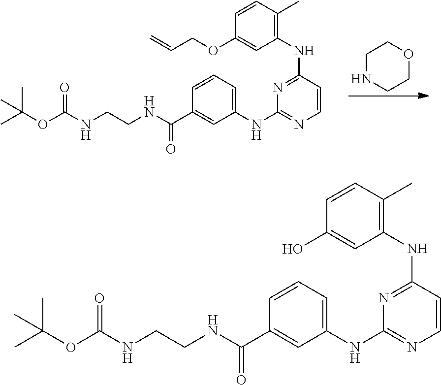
N(CCNC(C1=CC(NC2=NC=CC(NC3=C(C)C=CC(OCC=C)=C3)=N2)=CC=C1)=O)C(OC(C)(C)C)=O.C1NCCOC1.N(CCNC(C1=CC(NC2=NC=CC(NC3=C(C)C=CC(O)=C3)=N2)=CC=C1)=O)C(OC(C)(C)C)=O
